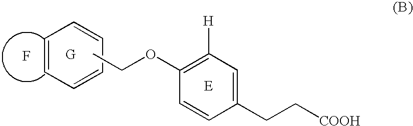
C1=CC=CC=C1.CCOC1=C([H])C=C(CC[COOH])C=C1.F
